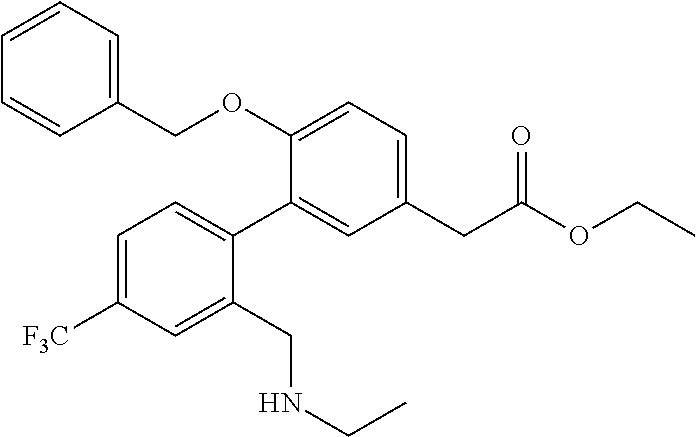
C1(CC(OCC)=O)=CC=C(OCC2=CC=CC=C2)C(C2=CC=C([F3C])C=C2CNCC)=C1
